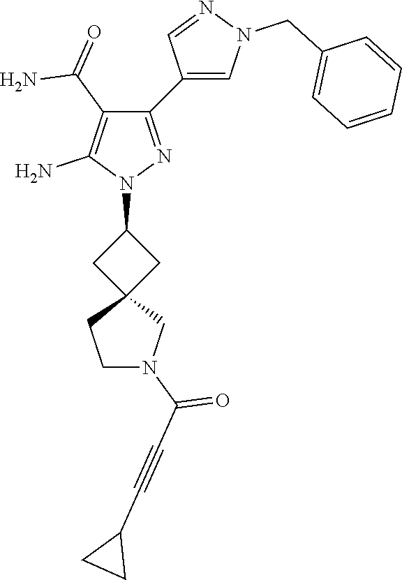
C12(CC(N3N=C(C4=CN(CC5=CC=CC=C5)N=C4)C(C(=O)N)=C3N)C1)CCN(C(C#CC1CC1)=O)C2
